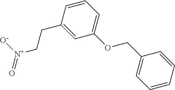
C1=CC(CC[N+](=O)[O-])=CC(OCC2=CC=CC=C2)=C1
